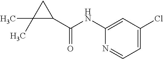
C1(C(=O)NC2=CC(Cl)=CC=N2)CC1(C)C
